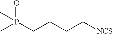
CP(=O)(CCCC[NCS])C
